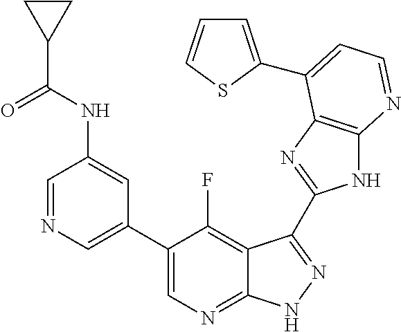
C1=NC=C(C2=CN=C3C(=C2F)C(C2=NC4=C(N2)N=CC=C4C2=CC=CS2)=NN3)C=C1NC(C1CC1)=O
